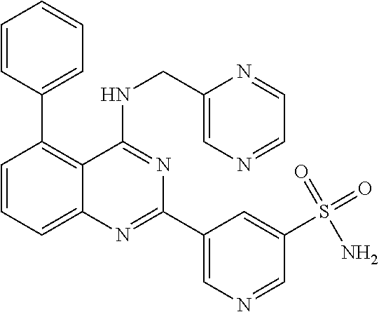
C1=CC(C2=C3C(=CC=C2)N=C(C2=CN=CC(S(=O)(=O)N)=C2)N=C3NCC2=CN=CC=N2)=CC=C1
